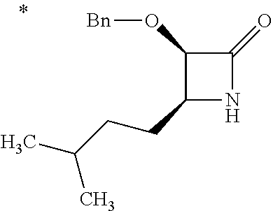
C1(CCC(C)C)NC(=O)C1O[Bn]
